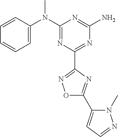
C1=CC(N(C2=NC(C3=NOC(C4=CC=NN4C)=N3)=NC(N)=N2)C)=CC=C1
